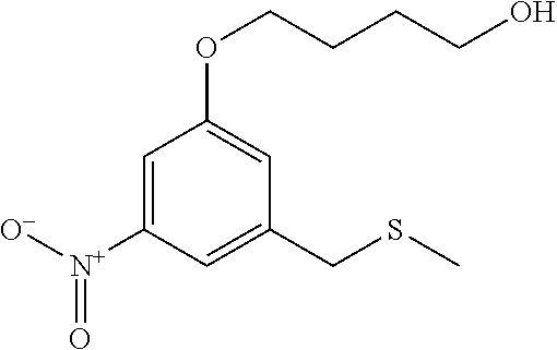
C1=C([N+](=O)[O-])C=C(CSC)C=C1OCCCCO
